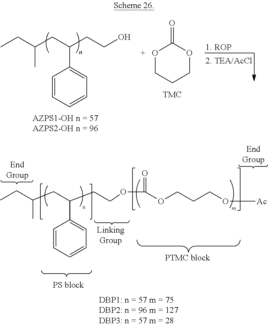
CCC(CC(CCO)C1=CC=CC=C1)C.O1CCCOC1=O.CCC(CC(CCOC(OCCCO[Ac])=O)C1=CC=CC=C1)C
